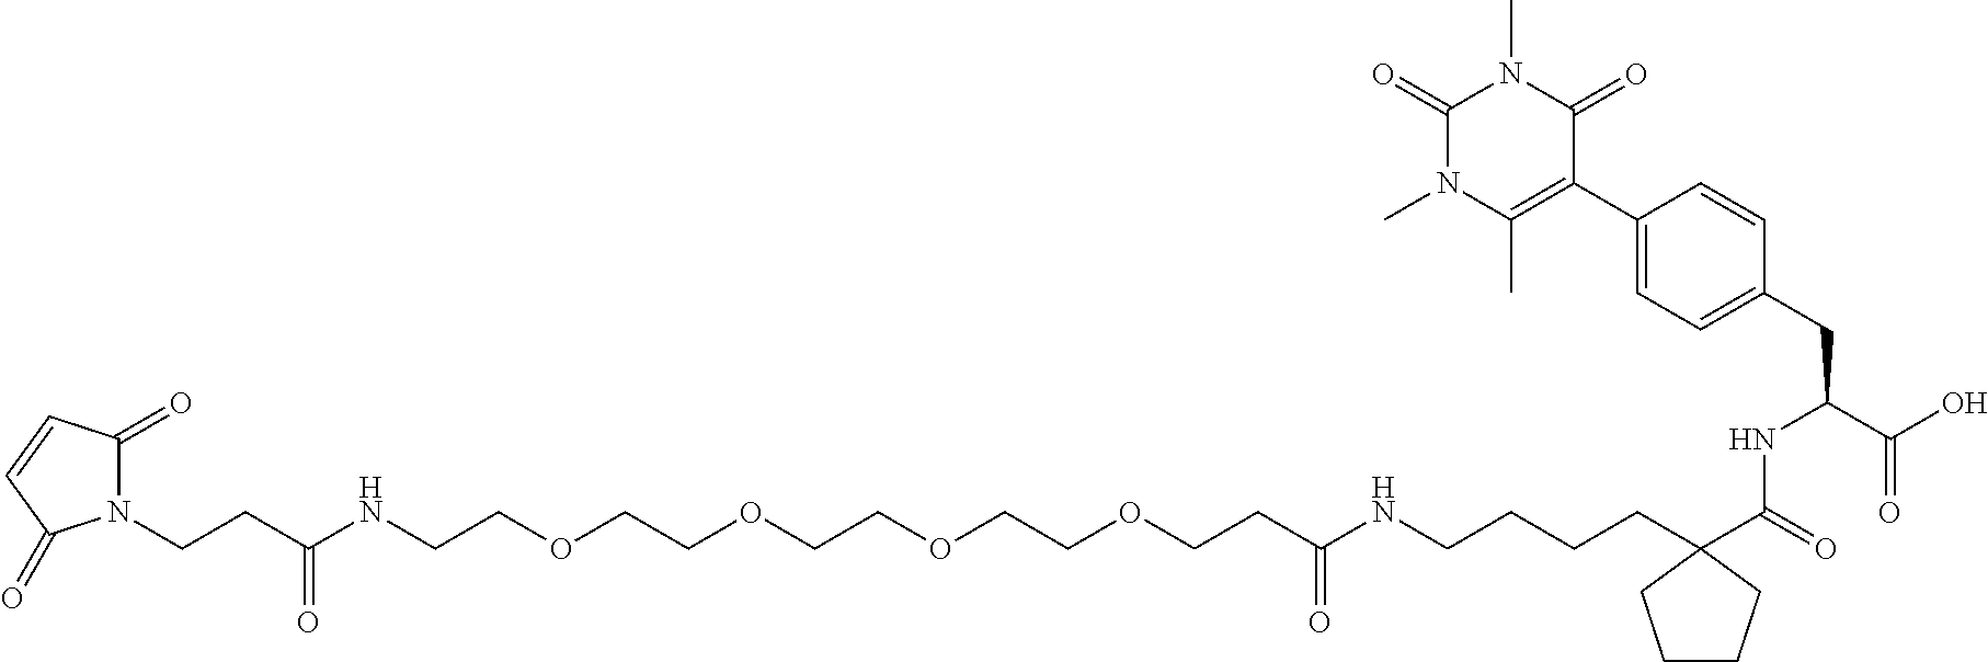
N1(CCC(NCCOCCOCCOCCOCCC(NCCCCC2(C(=O)NC(CC3=CC=C(C4=C(C)N(C)C(=O)N(C)C4=O)C=C3)C(O)=O)CCCC2)=O)=O)C(=O)C=CC1=O
